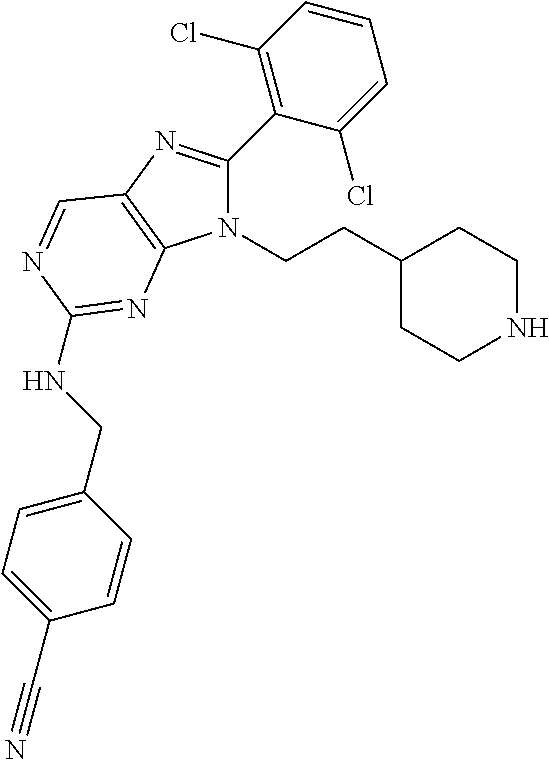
N1(CCC2CCNCC2)C(C2=C(Cl)C=CC=C2Cl)=NC2=C1N=C(NCC1=CC=C(C#N)C=C1)N=C2
